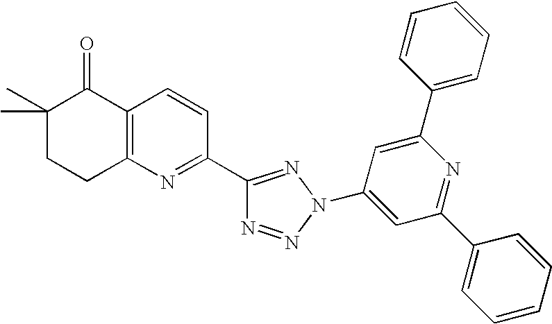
C1(C)(C)CCC2=C(C1=O)C=CC(C1=NN(C3=CC(C4=CC=CC=C4)=NC(C4=CC=CC=C4)=C3)N=N1)=N2
